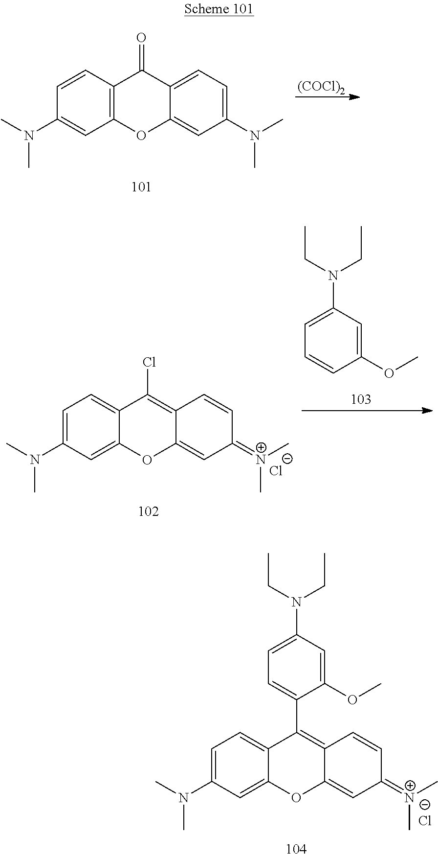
[(COCl)2].C1=CC2=C(C=C1N(C)C)OC1=CC(N(C)C)=CC=C1C2=O.C1=C(N(C)C)C=C2C(=C1)C(Cl)=C1C(=CC(=[N+](C)C)C=C1)O2.[Cl-].C1(N(CC)CC)=CC=CC(OC)=C1.C1=C(N(C)C)C=C2C(=C1)C(C1=CC=C(N(CC)CC)C=C1OC)=C1C(=CC(=N(C)C)C=C1)O2.Cl
